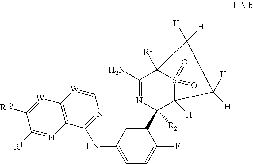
C1(C2([R2])N=C(N)C3([R1])S(=O)(=O)C2([H])C([H])([H])C3([H])[H])=CC(NC2=NC=[W]C3=C2N=C([R10])C([R10])=[W]3)=CC=C1F
